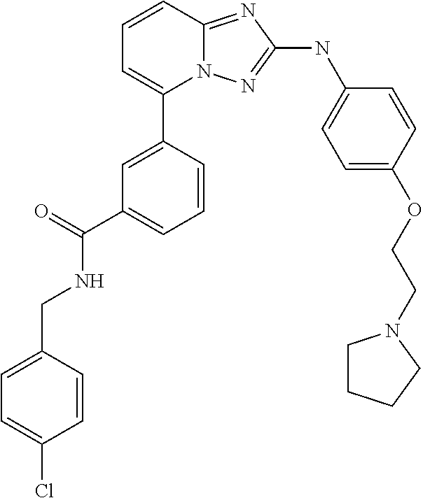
C1=CC2=NC(NC3=CC=C(OCCN4CCCC4)C=C3)=NN2C(C2=CC(C(=O)NCC3=CC=C(Cl)C=C3)=CC=C2)=C1
